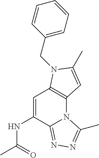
C1=C(NC(C)=O)C2=NN=C(C)N2C2=C1N(CC1=CC=CC=C1)C(C)=C2
